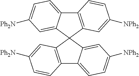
C12=C(C=C([NPh2])C=C1)C1(C3=CC([Ph2N])=CC=C23)C2=CC([NPh2])=CC=C2C2=C1C=C([Ph2N])C=C2
